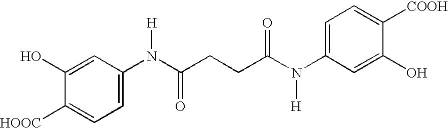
C1=C(O)C([HOOC])=CC=C1N(C(CCC(N(C1=CC=C([COOH])C(O)=C1)[H])=O)=O)[H]
